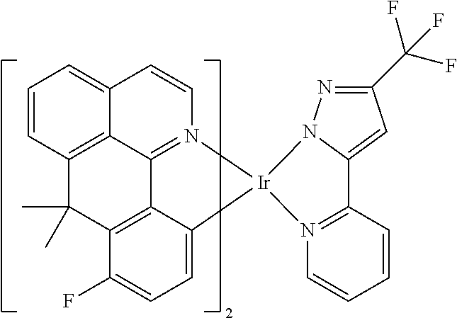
C1=CC2=C3C(=C1)C=CN1=C3C3=C(C(F)=CC=C3[Ir]13N1=C(C4=CC(C(F)(F)F)=NN43)C=CC=C1)C2(C)C
